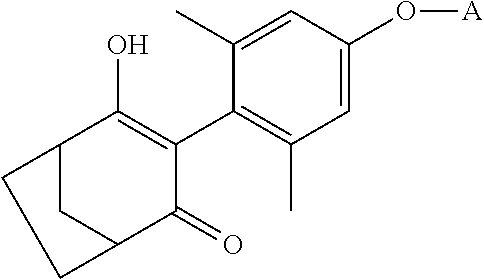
C1(C2=C(O)C3CC(C2=O)CC3)=C(C)C=C(O[A])C=C1C
